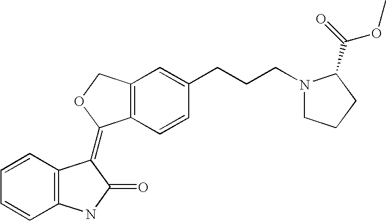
C12=C(C=CC(CCCN3CCCC3C(=O)OC)=C1)C(=C1C3=C(C=CC=C3)NC1=O)OC2
